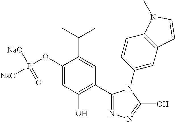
C1(OP([NaO])([NaO])=O)=CC(O)=C(C2=NN=C(O)N2C2=CC3=C(C=C2)N(C)C=C3)C=C1C(C)C
